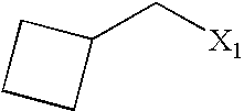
C1(C[X1])CCC1
